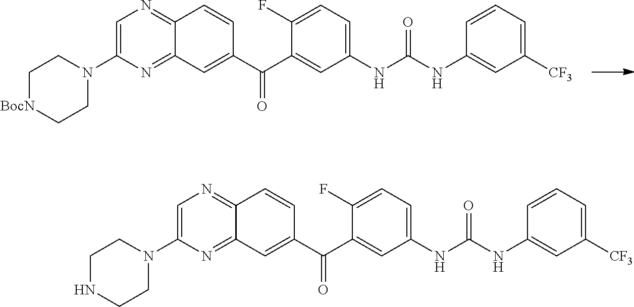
C1(N2CC[BocN]CC2)=CN=C2C(=N1)C=C(C(=O)C1=CC(NC(=O)NC3=CC([CF3])=CC=C3)=CC=C1F)C=C2.C1(N2CCNCC2)=CN=C2C(=N1)C=C(C(=O)C1=CC(NC(=O)NC3=CC([CF3])=CC=C3)=CC=C1F)C=C2
